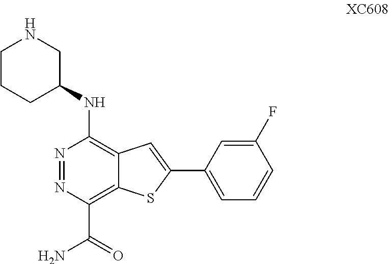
N1=NC(C(=O)N)=C2C(=C1NC1CNCCC1)C=C(C1=CC=CC(F)=C1)S2
